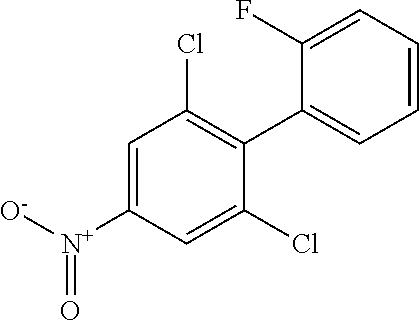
[O-][N+](C1=CC(Cl)=C(C2=CC=CC=C2F)C(Cl)=C1)=O
